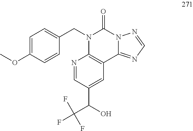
C1=C(OC)C=CC(CN2C3=C(C4=NC=NN4C2=O)C=C(C(O)C(F)(F)F)C=N3)=C1
